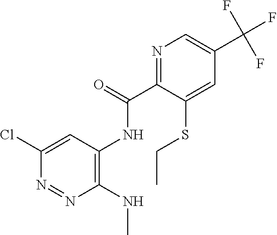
N1=NC(NC)=C(NC(C2=NC=C(C(F)(F)F)C=C2SCC)=O)C=C1Cl
